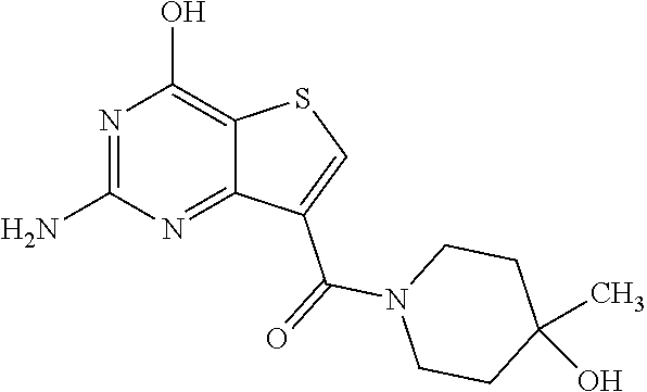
N1=C(N)N=C2C(=C1O)SC=C2C(=O)N1CCC(O)(C)CC1
